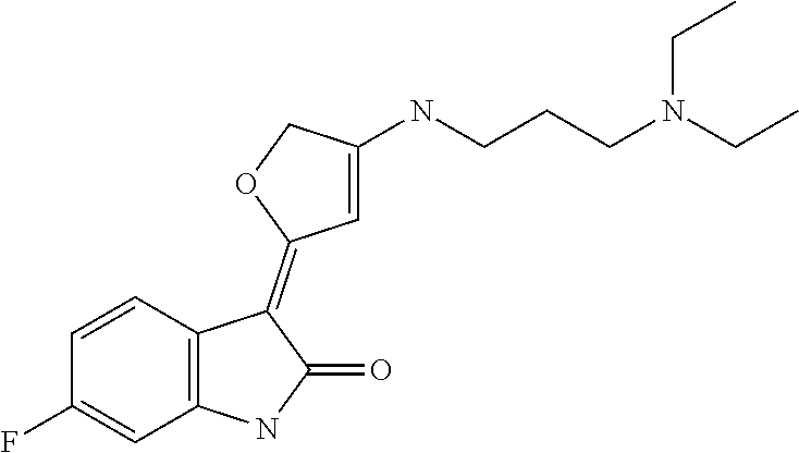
C1=CC2=C(C=C1F)NC(=O)C2=C1C=C(NCCCN(CC)CC)CO1
